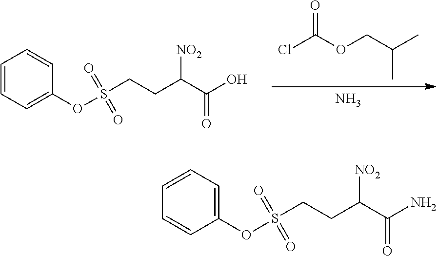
C1=CC(OS(CCC(C(N)=O)[NO2])(=O)=O)=CC=C1.N.ClC(OCC(C)C)=O.C1=C(OS(CCC(C(O)=O)[NO2])(=O)=O)C=CC=C1
